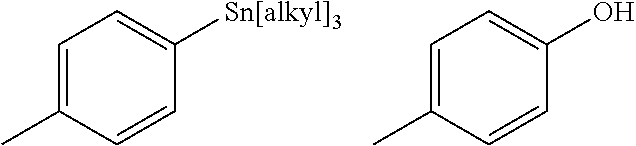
C1=C(C)C=CC([Sn[alkyl]3])=C1.C1=C(C)C=CC(O)=C1
